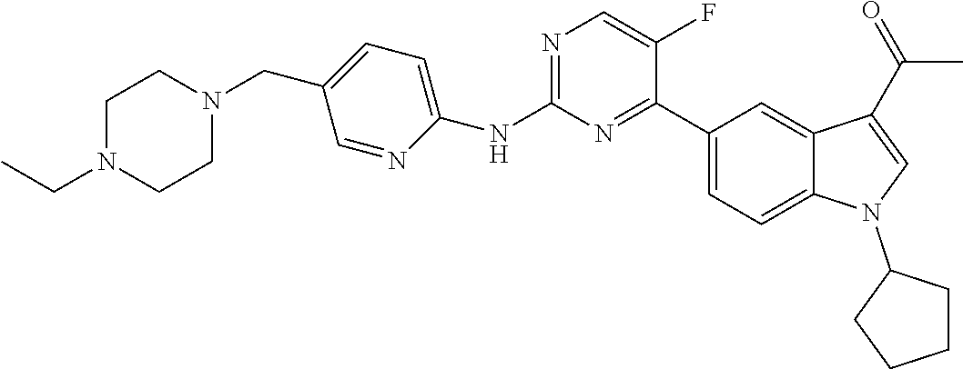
C1(NC2=CC=C(CN3CCN(CC)CC3)C=N2)=NC=C(F)C(C2=CC=C3C(=C2)C(C(=O)C)=CN3C2CCCC2)=N1
